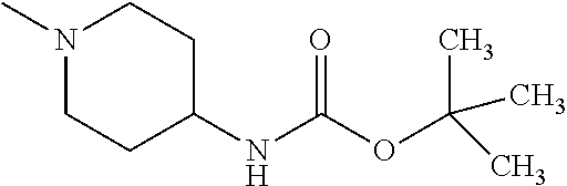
N1(C)CCC(NC(OC(C)(C)C)=O)CC1
